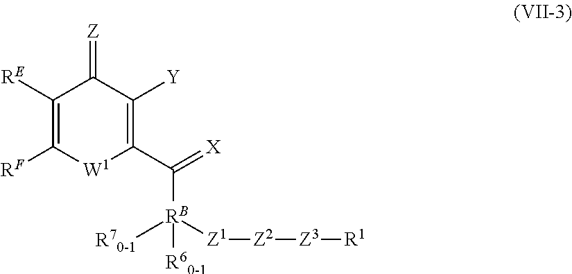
[RF]C1=C([RE])C(=[Z])C([Y])=C(C(=[X])[RB]([R60-1])([R70-1])[Z1][Z2][Z3][R1])[W1]1
